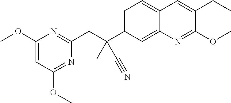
C1=C(C(CC2=NC(OC)=CC(OC)=N2)(C#N)C)C=C2C(=C1)C=C(CC)C(OC)=N2
